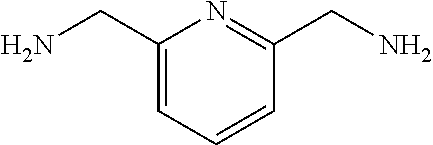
C1(CN)=CC=CC(CN)=N1
